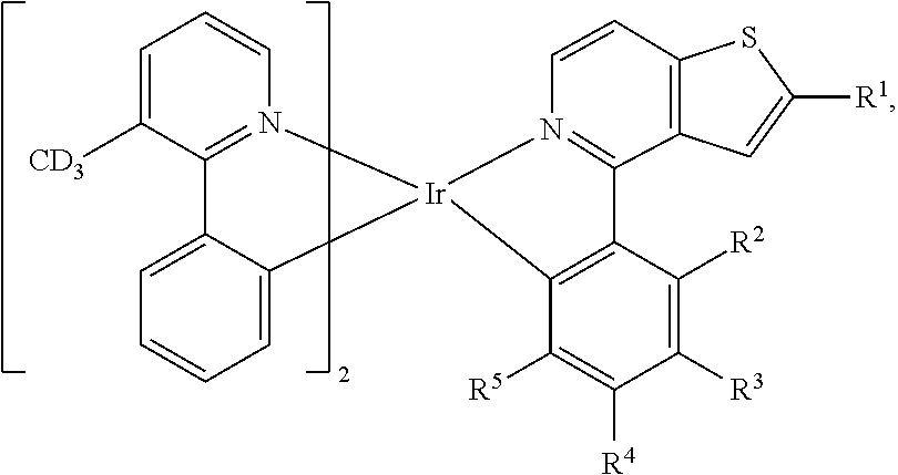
C1=C([CD3])C2=N(C=C1)[Ir]1(C3=CC=CC=C23)N2=C(C3=C(C=C2)SC([R1])=C3)C2=C1C([R5])=C([R4])C([R3])=C2[R2]
